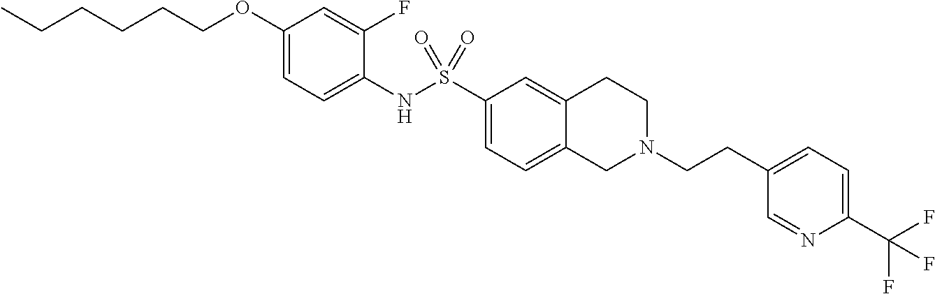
C1(OCCCCCC)=CC=C(NS(C2=CC=C3C(=C2)CCN(CCC2=CC=C(C(F)(F)F)N=C2)C3)(=O)=O)C(F)=C1
